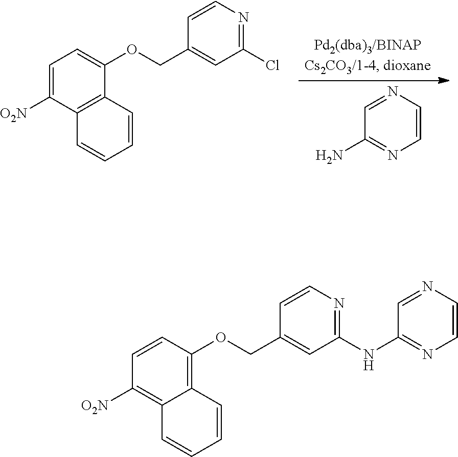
C1=NC=CN=C1N.C1=C([O2N])C2=C(C(OCC3=CC(Cl)=NC=C3)=C1)C=CC=C2.C1=CC(OCC2=CC(NC3=NC=CN=C3)=NC=C2)=C2C(=C1[O2N])C=CC=C2
